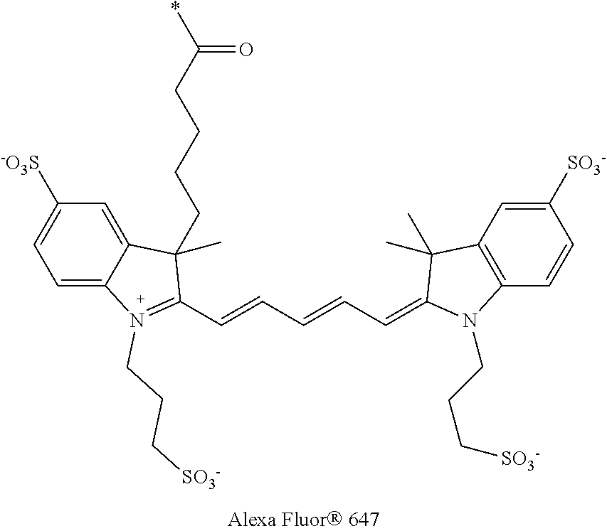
C12=CC([-O3S])=CC=C1N(CCC[SO3-])=C(C=CC=CC=C1C(C)(C)C3=C(C=CC([SO3-])=C3)N1CCC[SO3-])C2(C)CCCCC(=O)*
